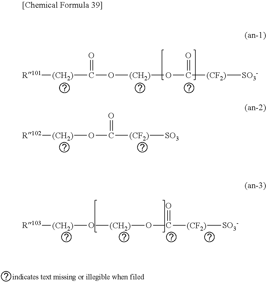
[R101][(CH2)]C(O[(CH2)]OC([(CF2)][SO3-])=O)=O.[R102][(CH2)]OC([(CF2)][SO3])=O.[R103][(CH2)]O[(CH2)]OC([(CF2)][SO3-])=O
